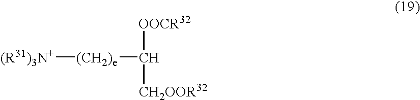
[(R31)3N+][(CH2)e]C([OOCR32])[CH2OOR32]
